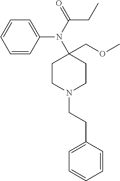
C1(N(C2=CC=CC=C2)C(CC)=O)(COC)CCN(CCC2=CC=CC=C2)CC1
